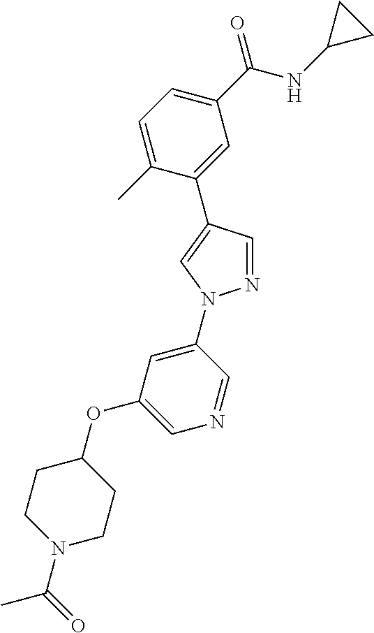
C1(C(NC2CC2)=O)=CC=C(C)C(C2=CN(C3=CC(OC4CCN(C(=O)C)CC4)=CN=C3)N=C2)=C1
